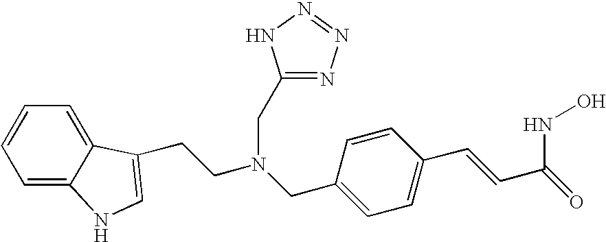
C1=C2C(=CC=C1)C(CCN(CC1=CC=C(C=CC(=O)NO)C=C1)CC1=NN=NN1)=CN2
